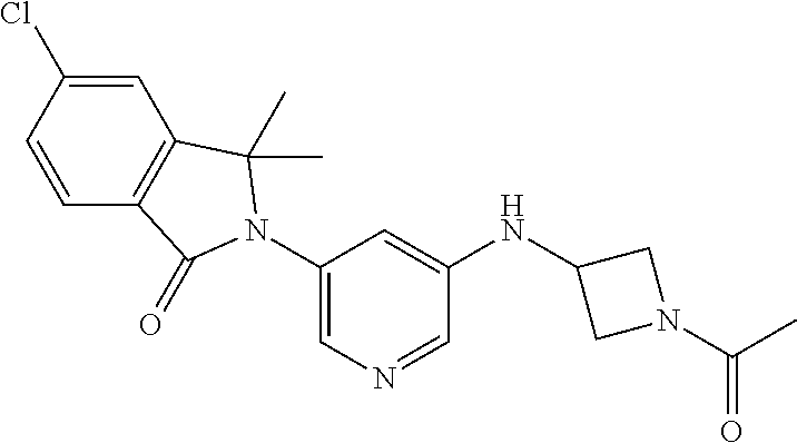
C1=C(Cl)C=CC2=C1C(C)(C)N(C1=CN=CC(NC3CN(C(C)=O)C3)=C1)C2=O
